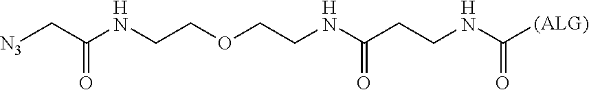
[N3]CC(NCCOCCNC(CCNC([(ALG)])=O)=O)=O
